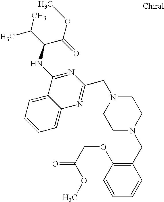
C1=C2C(=CC=C1)C(NC(C(C)C)C(=O)OC)=NC(CN1CCN(CC3=C(OCC(=O)OC)C=CC=C3)CC1)=N2
